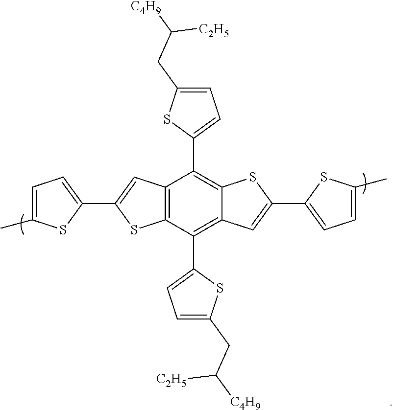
C12=C(C(C3=CC=C(CC([C4H9])[C2H5])S3)=C3C(=C1C1=CC=C(CC([C4H9])[C2H5])S1)SC(C1=CC=C(C)S1)=C3)SC(C1=CC=C(C)S1)=C2
